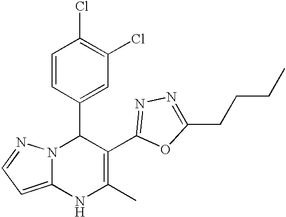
C1=CC(C2N3C(=CC=N3)NC(C)=C2C2=NN=C(CCCC)O2)=CC(Cl)=C1Cl
